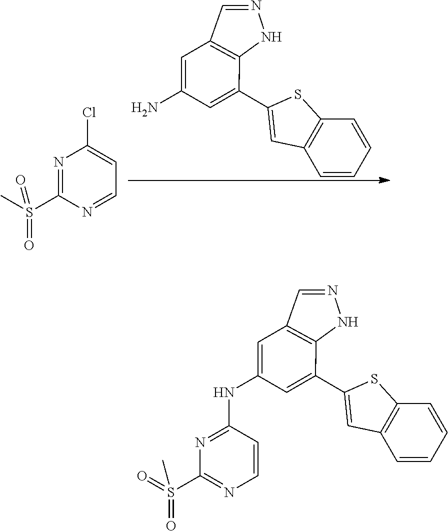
C1=C(N)C=C(C2=CC3=C(C=CC=C3)S2)C2=C1C=NN2.N1=C(S(C)(=O)=O)N=CC=C1Cl.C1=C(NC2=NC(S(C)(=O)=O)=NC=C2)C=C(C2=CC3=C(C=CC=C3)S2)C2=C1C=NN2
